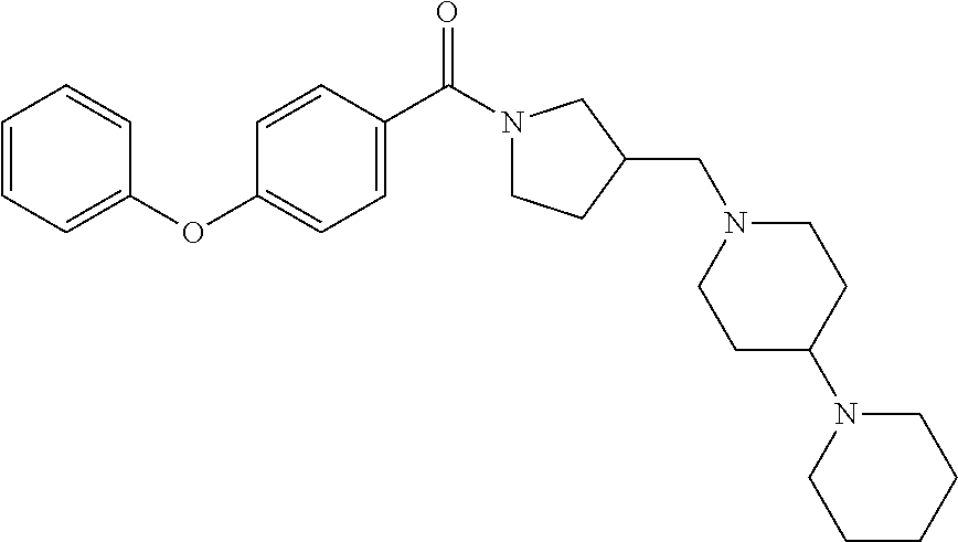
C1(OC2=CC=C(C(N3CCC(CN4CCC(N5CCCCC5)CC4)C3)=O)C=C2)=CC=CC=C1
